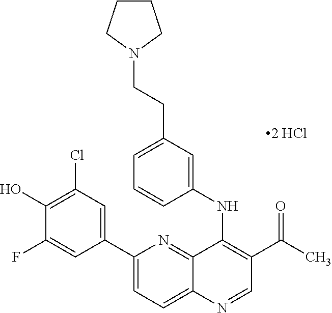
C1(C2=CC(Cl)=C(O)C(F)=C2)=CC=C2C(=N1)C(NC1=CC(CCN3CCCC3)=CC=C1)=C(C(=O)C)C=N2
